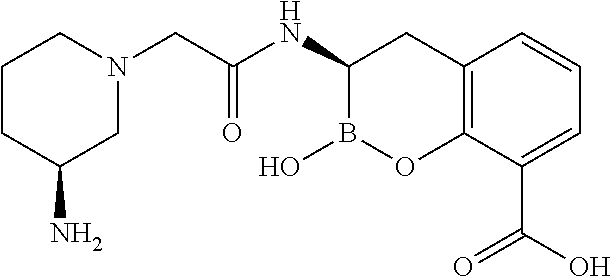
C1CC(N)CN(CC(NC2B(O)OC3=C(C2)C=CC=C3C(O)=O)=O)C1
